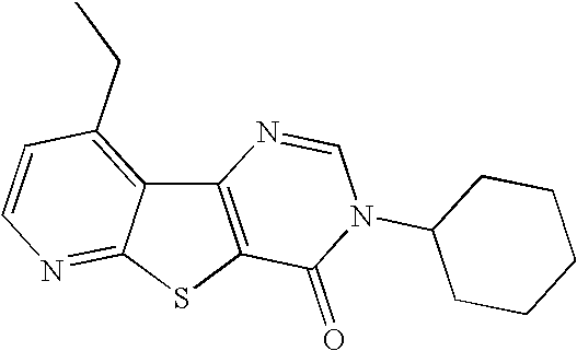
C12=C(SC3=NC=CC(CC)=C13)C(=O)N(C1CCCCC1)C=N2
